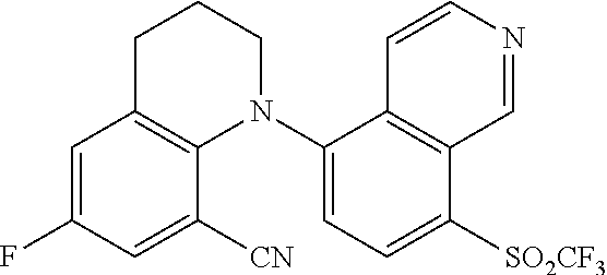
C1=C(F)C=C([CN])C2=C1CCCN2C1=CC=C([SO2CF3])C2=C1C=CN=C2
